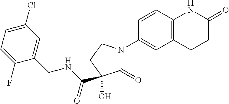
C1=C(Cl)C=C(CNC(=O)C2(O)C(=O)N(C3=CC4=C(C=C3)NC(=O)CC4)CC2)C(F)=C1
